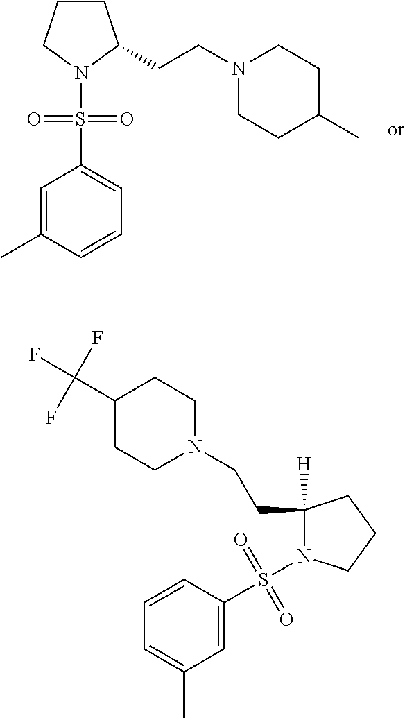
C1CCN(S(=O)(=O)C2=CC=CC(C)=C2)C1CCN1CCC(C)CC1.C1=C(S(=O)(=O)N2C(CCN3CCC(C(F)(F)F)CC3)([H])CCC2)C=CC=C1C
